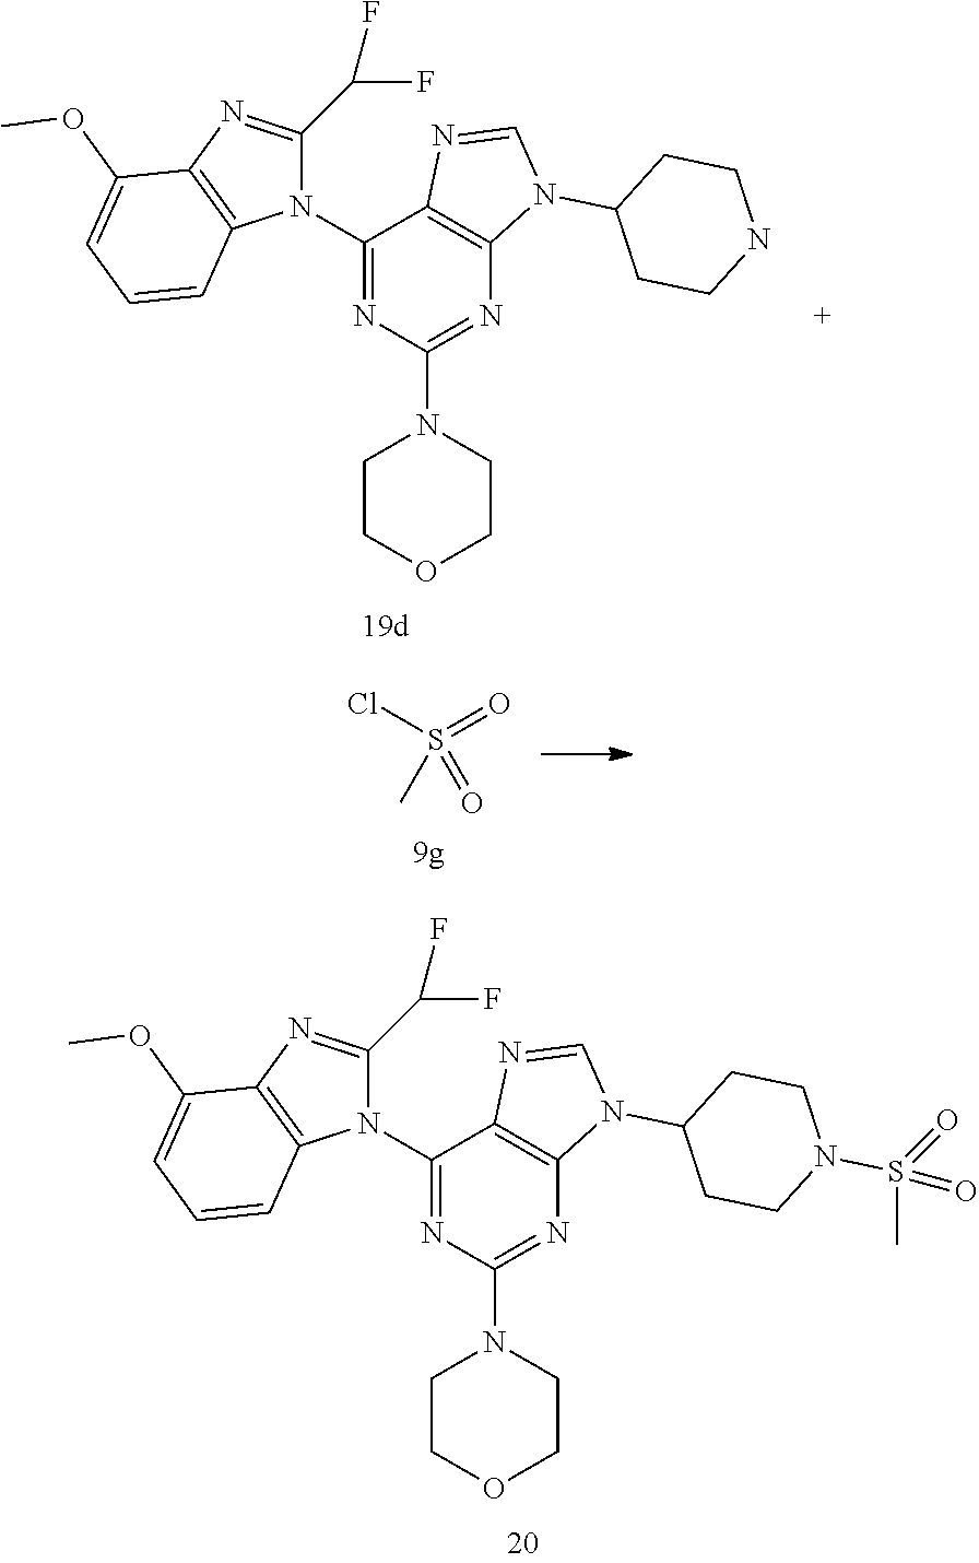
S(=O)(Cl)(C)=O.C1(N2C(C(F)F)=NC3=C2C=CC=C3OC)=NC(N2CCOCC2)=NC2=C1N=CN2C1CCN(S(C)(=O)=O)CC1.C1(N2C(C(F)F)=NC3=C2C=CC=C3OC)=NC(N2CCOCC2)=NC2=C1N=CN2C1CCNCC1
